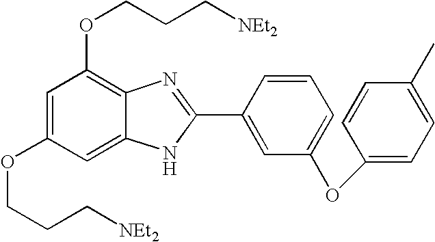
C1=C(OCCC[NEt2])C=C2C(=C1OCCC[NEt2])N=C(C1=CC(OC3=CC=C(C)C=C3)=CC=C1)N2
